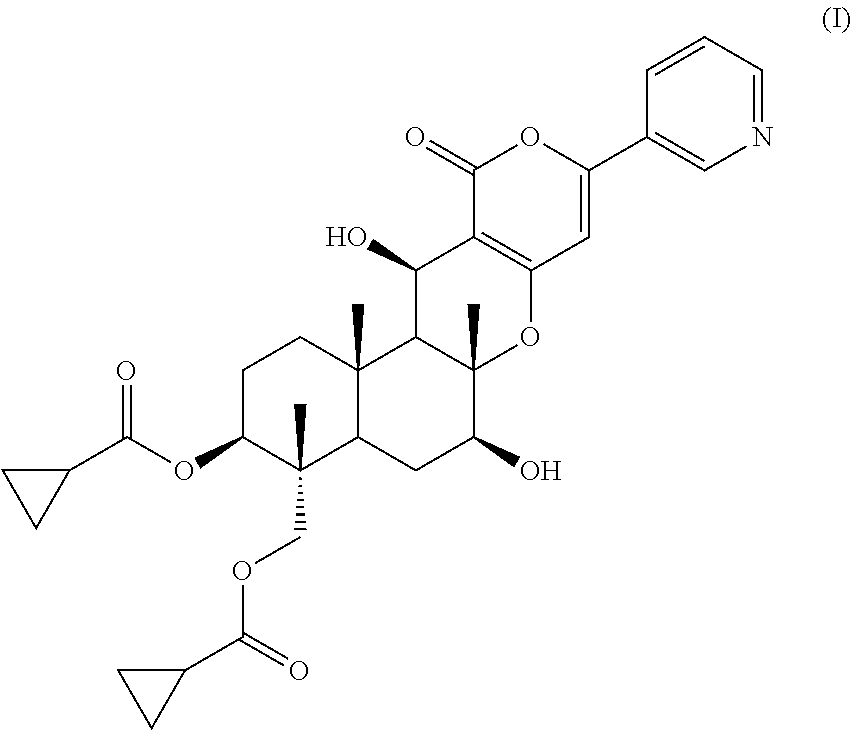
C1C(OC(C2CC2)=O)C(C)(COC(C2CC2)=O)C2C(C)(C1)C1C(C)(C(O)C2)OC2=C(C1O)C(=O)OC(C1=CN=CC=C1)=C2
